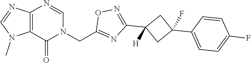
C12=C(N=CN(CC3=NC(C4([H])CC(C5=CC=C(F)C=C5)(F)C4)=NO3)C1=O)N=CN2C
